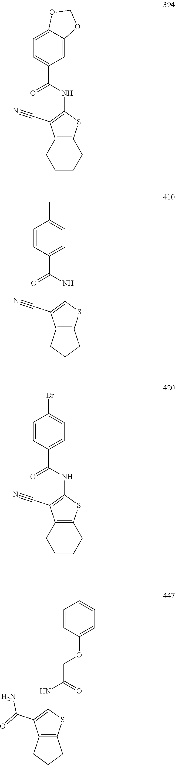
C12=C(SC(NC(C3=CC=C4C(=C3)OCO4)=O)=C1C#N)CCCC2.C12=C(SC(NC(C3=CC=C(C)C=C3)=O)=C1C#N)CCC2.C12=C(SC(NC(C3=CC=C(Br)C=C3)=O)=C1C#N)CCCC2.C12=C(SC(NC(COC3=CC=CC=C3)=O)=C1C(=O)N)CCC2
